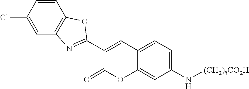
C1=C2C(=CC(N[(CH2)5CO2H])=C1)OC(=O)C(C1=NC3=C(O1)C=CC(Cl)=C3)=C2
